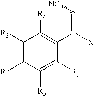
C1([R3])=C([R4])C([R5])=C([Rb])C(C(=C[NC])[X])=C1[Ra]
